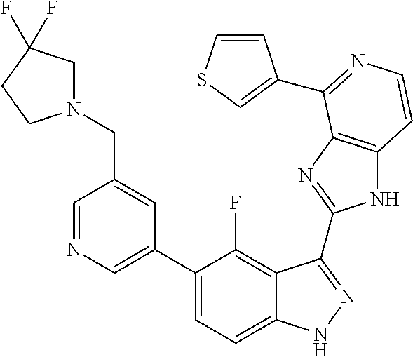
C1=C(C2=CC=C3C(=C2F)C(C2=NC4=C(N2)C=CN=C4C2=CSC=C2)=NN3)C=C(CN2CC(F)(F)CC2)C=N1
